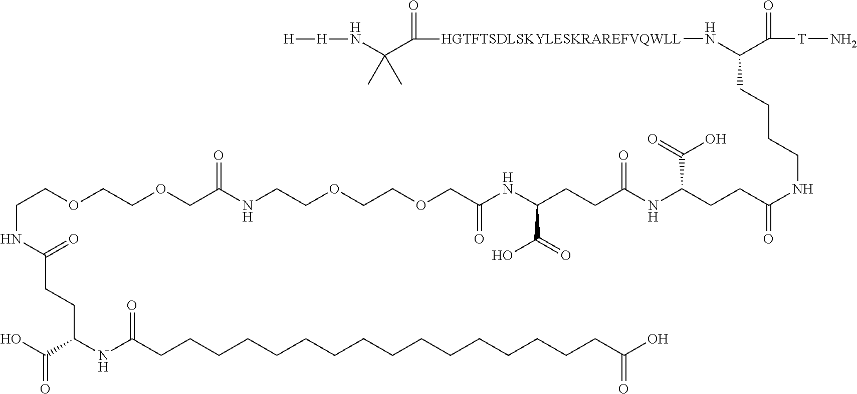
C(CCCCNC(CCC(NC(CCC(NC(COCCOCCNC(COCCOCCNC(=O)CCC(NC(CCCCCCCCCCCCCCCCC(O)=O)=O)C(O)=O)=O)=O)C(=O)O)=O)C(=O)O)=O)(N[HGTFTSDLSKYLESKRAREFVQWLL]C(=O)C(N[H][H])(C)C)C(=O)[T]N
